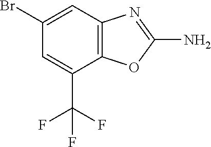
C12=C(C=C(Br)C=C1C(F)(F)F)N=C(N)O2
